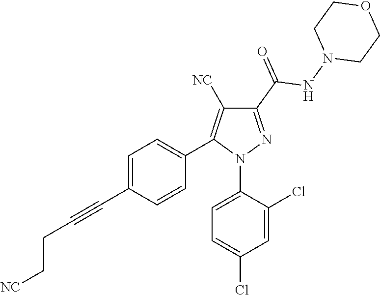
C1=C(C#CCC[NC])C=CC(C2=C([NC])C(C(=O)NN3CCOCC3)=NN2C2=CC=C(Cl)C=C2Cl)=C1
